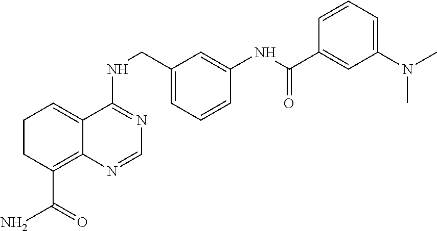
C1CC(C(N)=O)=C2C(=C1)C(NCC1=CC=CC(NC(=O)C3=CC(N(C)C)=CC=C3)=C1)=NC=N2
